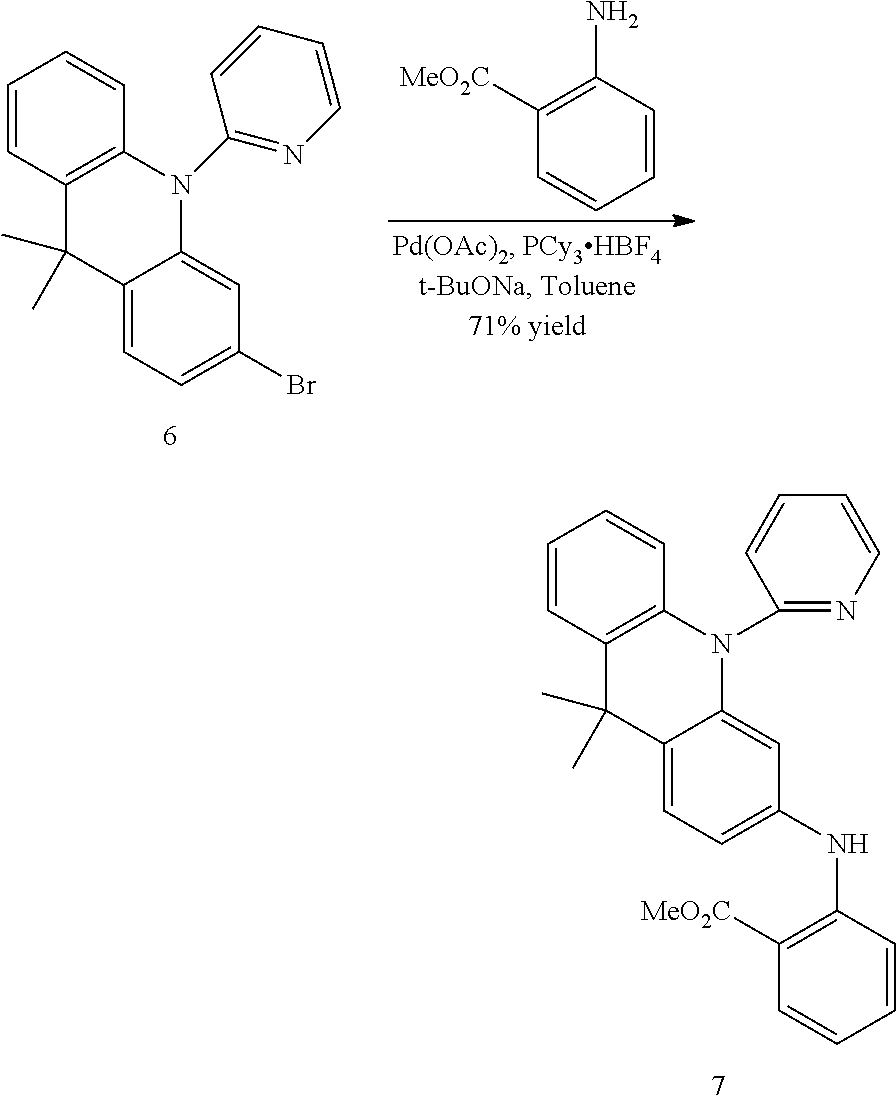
C1=CC(N)=C([MeO2C])C=C1.C1=CC2=C(C=C1)N(C1=NC=CC=C1)C1=CC(Br)=CC=C1C2(C)C.C1=CC2=C(C=C1)N(C1=NC=CC=C1)C1=CC(NC3=C([MeO2C])C=CC=C3)=CC=C1C2(C)C
